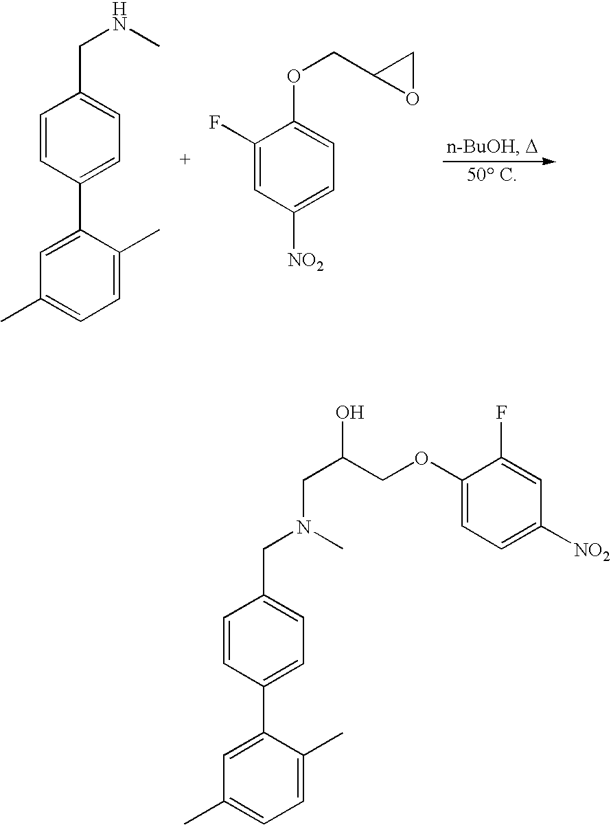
C1=C(C2=CC=C(CNC)C=C2)C(C)=CC=C1C.C1(F)=CC([NO2])=CC=C1OCC1OC1.C1=C(C2=CC=C(CN(C)CC(COC3=CC=C([NO2])C=C3F)O)C=C2)C(C)=CC=C1C
